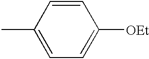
C1=CC(C)=CC=C1[OEt]
